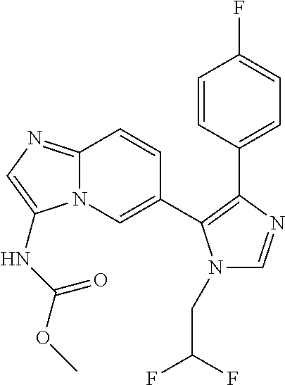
C12=NC=C(NC(OC)=O)N1C=C(C1=C(C3=CC=C(F)C=C3)N=CN1CC(F)F)C=C2
